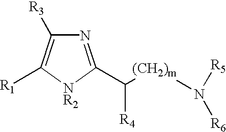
N1=C(C([R4])[(CH2)m]N([R5])[R6])[NR2]C([R1])=C1[R3]
